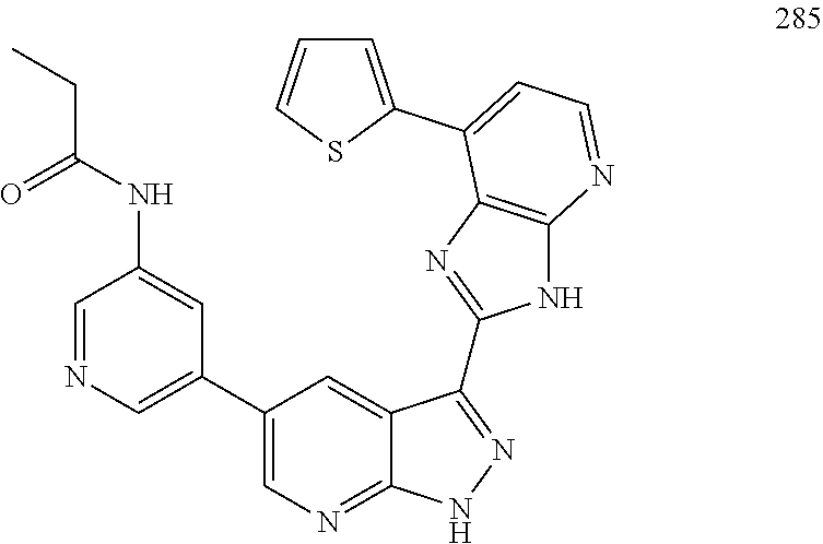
N(C1=CC(C2=CN=C3C(=C2)C(C2=NC4=C(N2)N=CC=C4C2=CC=CS2)=NN3)=CN=C1)C(CC)=O
